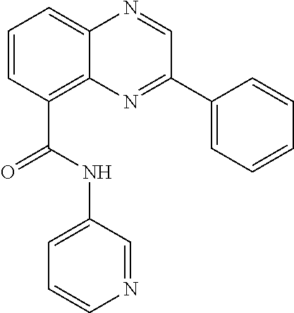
C1=CC(C(NC2=CC=CN=C2)=O)=C2C(=C1)N=CC(C1=CC=CC=C1)=N2
